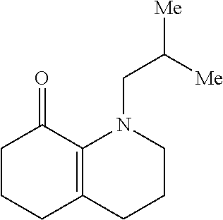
C1CCC2=C(C1=O)N(CC([Me])[Me])CCC2
